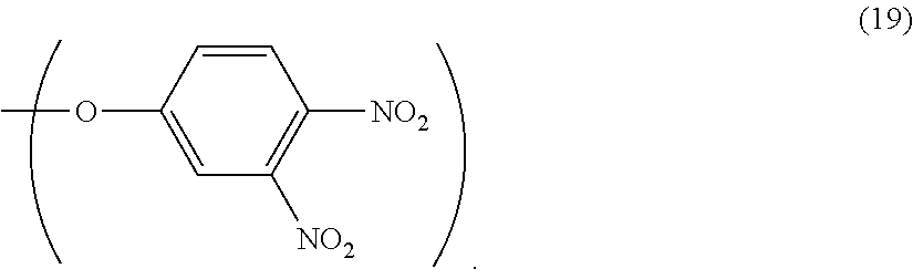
C1=CC(OC)=CC([NO2])=C1[NO2]
